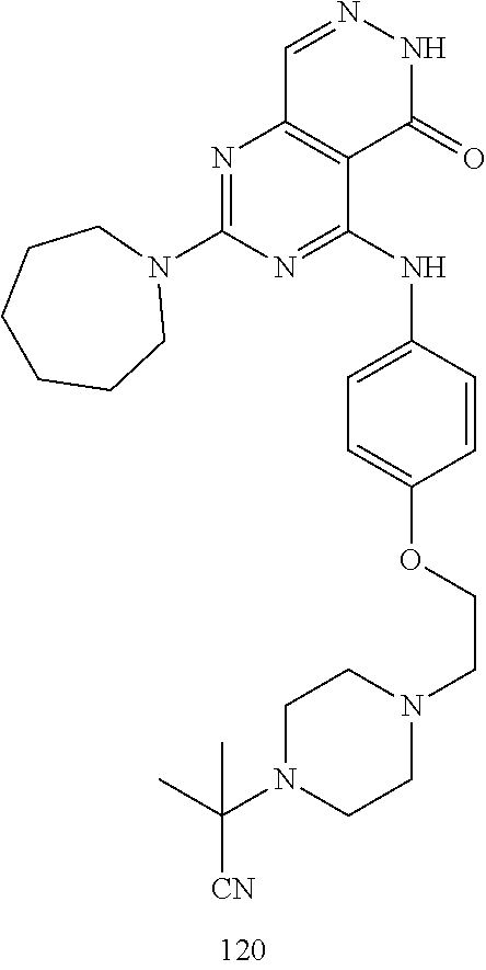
C1=NNC(=O)C2=C1N=C(N1CCCCCC1)N=C2NC1=CC=C(OCCN2CCN(C(C)([CN])C)CC2)C=C1
